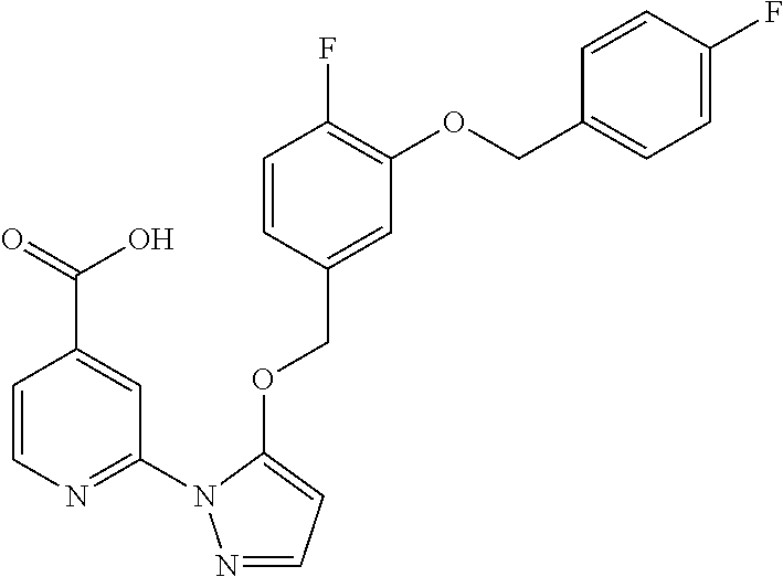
C1=CN=C(N2N=CC=C2OCC2=CC(OCC3=CC=C(F)C=C3)=C(F)C=C2)C=C1C(=O)O
